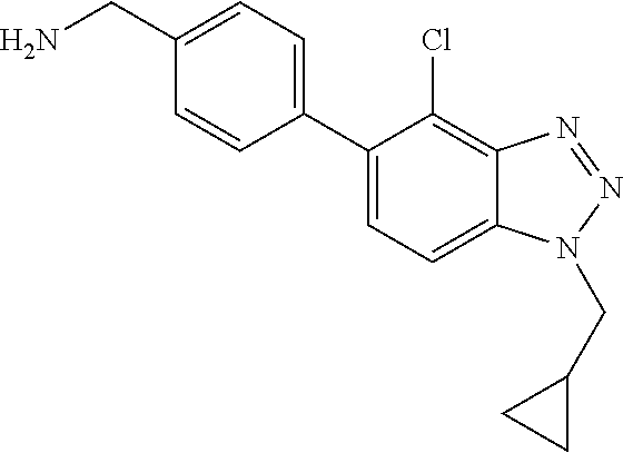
C1(CN)=CC=C(C2=CC=C3C(=C2Cl)N=NN3CC2CC2)C=C1
